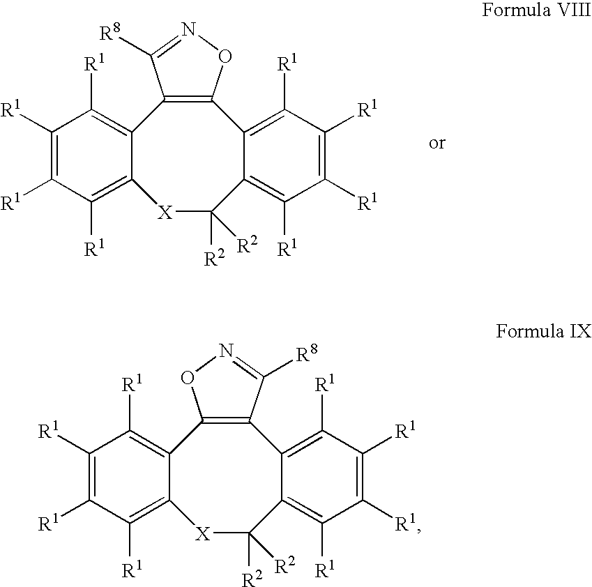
C12=C([R1])C([R1])=C([R1])C([R1])=C1[X]C([R2])([R2])C1=C([R1])C([R1])=C([R1])C([R1])=C1C1=C2C([R8])=NO1.C12=C([R1])C([R1])=C([R1])C([R1])=C1[X]C([R2])([R2])C1=C([R1])C([R1])=C([R1])C([R1])=C1C1=C2ON=C1[R8]
